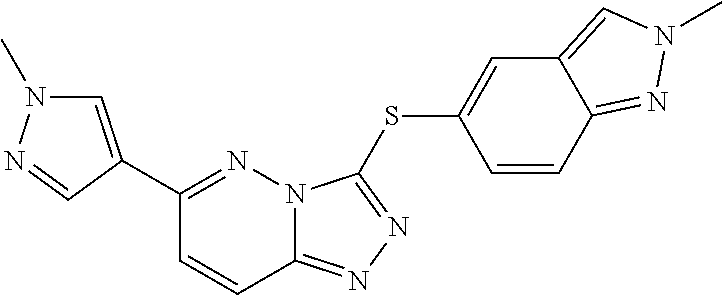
C1(C2=CN(C)N=C2)=NN2C(=NN=C2SC2=CC3=CN(C)N=C3C=C2)C=C1
